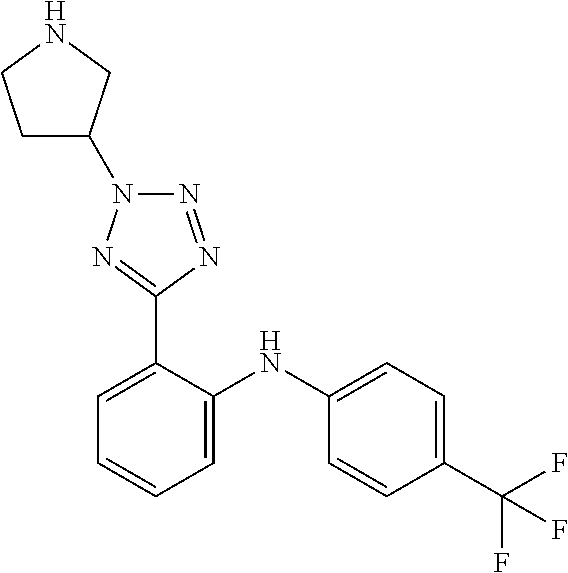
C1=C(NC2=CC=CC=C2C2=NN(C3CCNC3)N=N2)C=CC(C(F)(F)F)=C1
